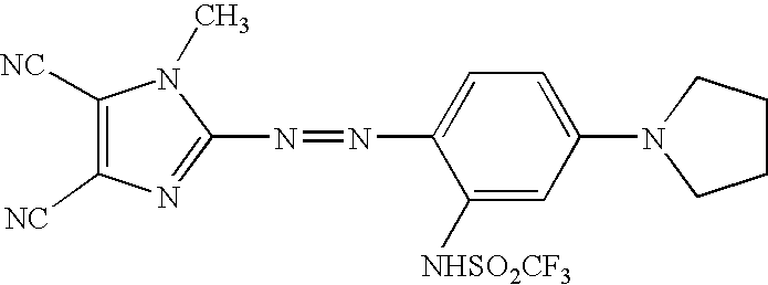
C1([NC])=C([NC])N=C(N=NC2=CC=C(N3CCCC3)C=C2[NHSO2CF3])N1C
